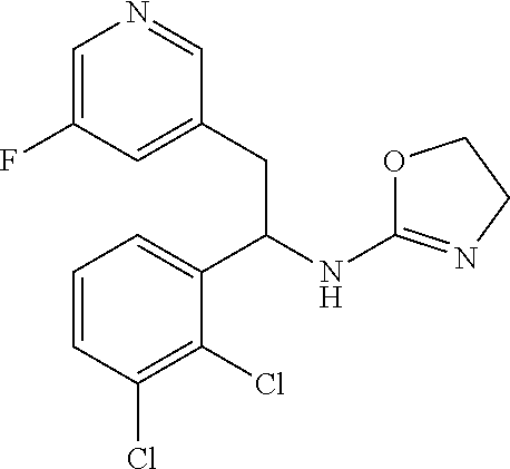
C1=C(F)C=C(CC(NC2=NCCO2)C2=CC=CC(Cl)=C2Cl)C=N1
